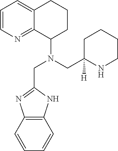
C1=CN=C2C(=C1)CCCC2N(CC1=NC2=C(N1)C=CC=C2)CC1([H])NCCCC1
